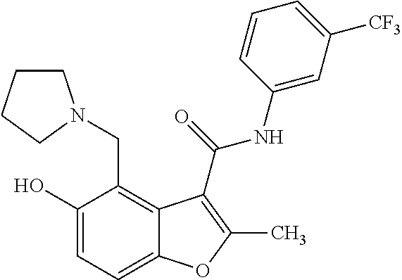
C1(O)=CC=C2C(=C1CN1CCCC1)C(C(=O)NC1=CC([CF3])=CC=C1)=C(C)O2
